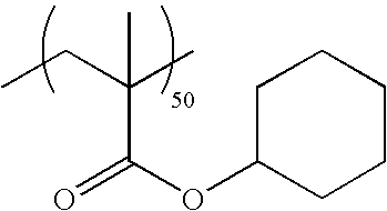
CCC(C)(C(OC1CCCCC1)=O)C
